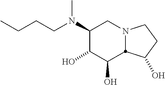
C1(N(C)CCCC)C(O)C(O)C2N(C1)CCC2O
